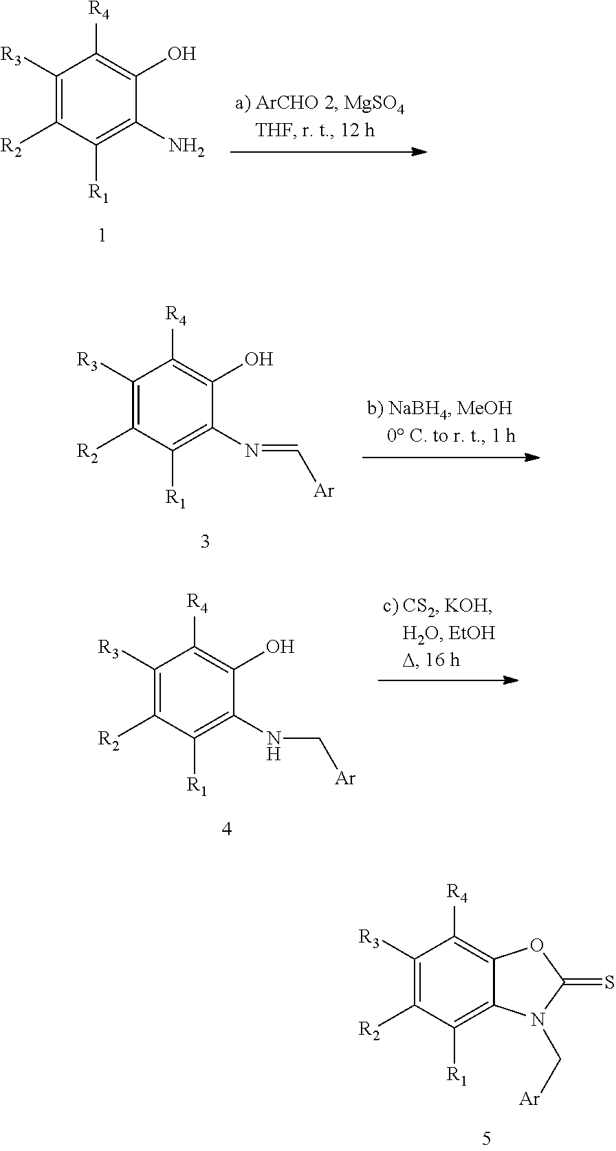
C1([R3])=C([R2])C([R1])=C2C(=C1[R4])OC(=S)N2C[Ar].C1([R3])=C([R2])C([R1])=C(N)C(O)=C1[R4].C1([R3])=C([R2])C([R1])=C(N=C[Ar])C(O)=C1[R4].C1([R3])=C([R2])C([R1])=C(NC[Ar])C(O)=C1[R4]
